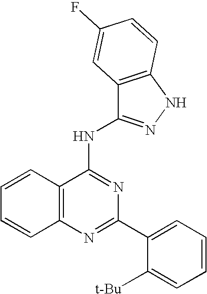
C12=C(N=C(C3=CC=CC=C3[t-Bu])N=C1NC1=NNC3=C1C=C(F)C=C3)C=CC=C2
